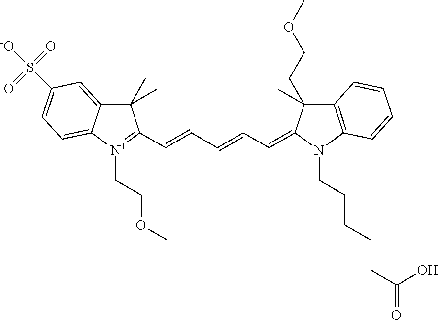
C1(C)(C)C2=CC(S(=O)([-O])=O)=CC=C2[N+](CCOC)=C1C=CC=CC=C1C(CCOC)(C)C2=C(N1CCCCCC(=O)O)C=CC=C2
